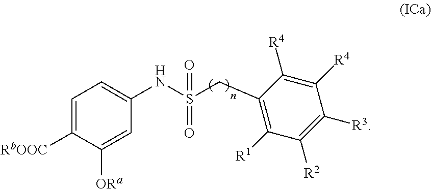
C1([R1])=C(CS(NC2=CC=C([RbOOC])C([ORa])=C2)(=O)=O)C([R4])=C([R4])C([R3])=C1[R2]
